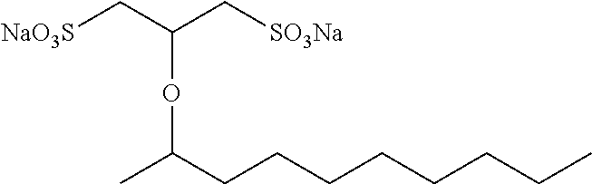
[NaO3S]CC(C[SO3Na])OC(C)CCCCCCCC
